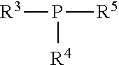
[R3]P([R5])[R4]
